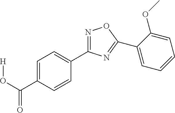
[H]OC(C1=CC=C(C2=NOC(C3=CC=CC=C3OC)=N2)C=C1)=O
